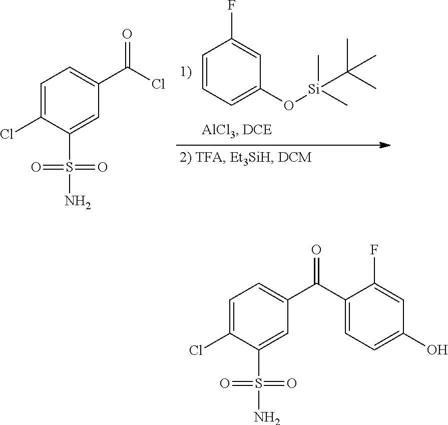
C1=CC=C(O[Si](C)(C)C(C)(C)C)C=C1F.C1=C(Cl)C(S(N)(=O)=O)=CC(C(Cl)=O)=C1.C1=C(Cl)C(S(N)(=O)=O)=CC(C(C2=CC=C(O)C=C2F)=O)=C1
